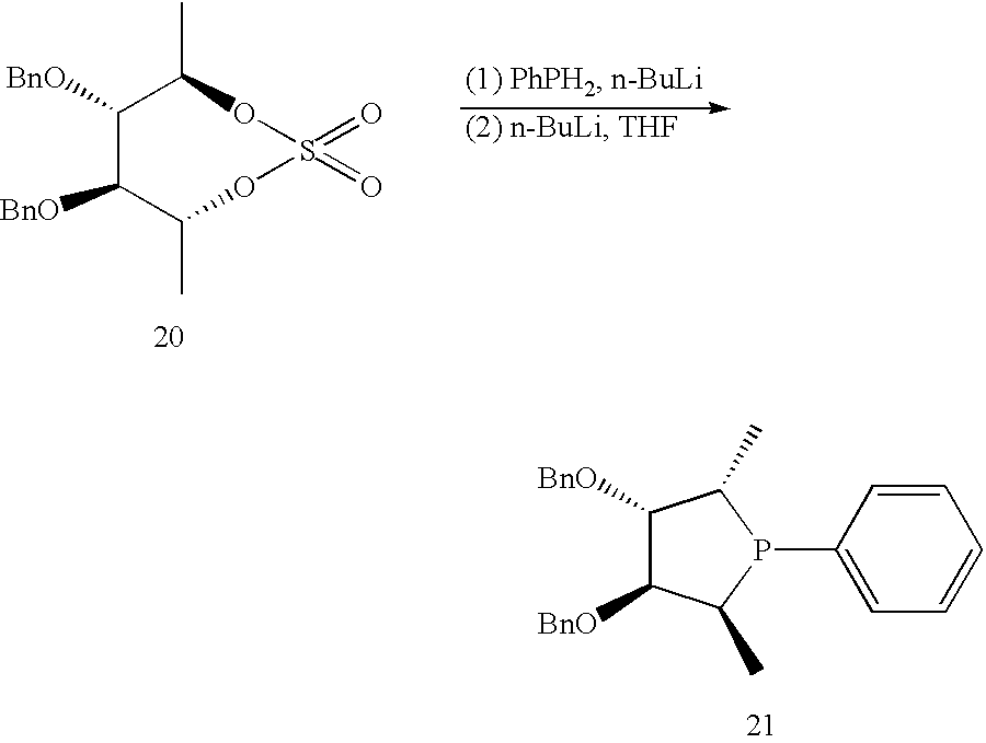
C1([BnO])C([BnO])C(C)OS(=O)(=O)OC1C.C1([BnO])C([BnO])C(C)P(C2=CC=CC=C2)C1C
